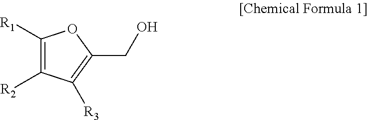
C1([R1])=C([R2])C([R3])=C(CO)O1
